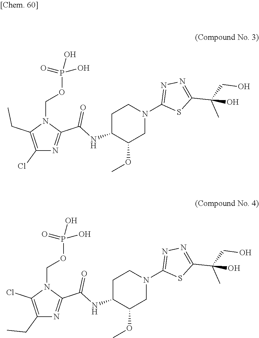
C1(Cl)=C(CC)N(COP(O)(O)=O)C(C(NC2C(OC)CN(C3=NN=C(C(C)(CO)O)S3)CC2)=O)=N1.C1(CC)=C(Cl)N(COP(O)(O)=O)C(C(NC2C(OC)CN(C3=NN=C(C(C)(CO)O)S3)CC2)=O)=N1
